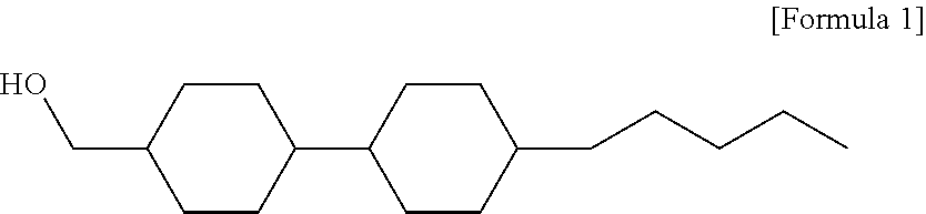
C1CC(C2CCC(CCCCC)CC2)CCC1CO
